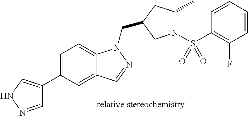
C1=NNC=C1C1=CC=C2C(=C1)C=NN2CC1CC(C)N(S(C2=C(F)C=CC=C2)(=O)=O)C1
